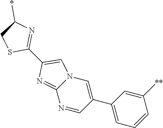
C1(*)CSC(C2=CN3C(=N2)N=CC(C2=CC=CC([**])=C2)=C3)=N1
